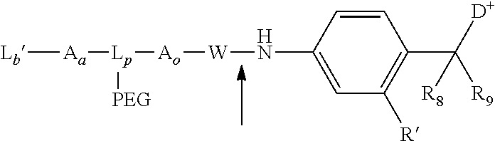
[Lb][Aa][Lp]([Ao][W]NC1=CC([R])=C(C([D])([R8])[R9])C=C1)[PEG]
